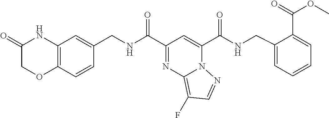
N1=C(C(=O)NCC2=CC3=C(C=C2)OCC(=O)N3)C=C(C(=O)NCC2=CC=CC=C2C(OC)=O)N2C1=C(F)C=N2
